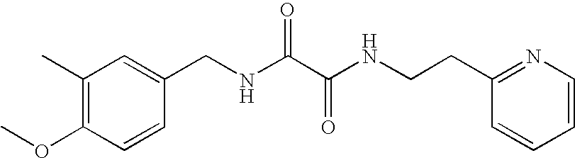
C1=CC(OC)=C(C)C=C1CNC(C(NCCC1=NC=CC=C1)=O)=O
